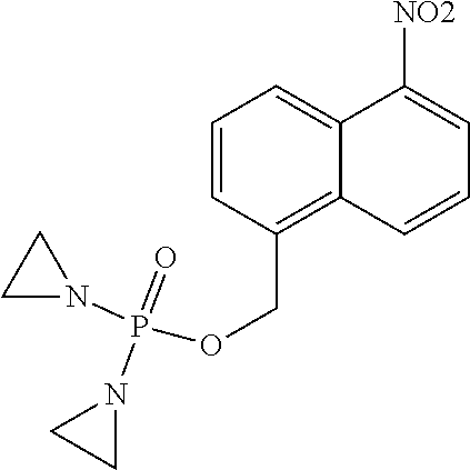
C12=CC=CC(COP(=O)(N3CC3)N3CC3)=C1C=CC=C2[NO2]
